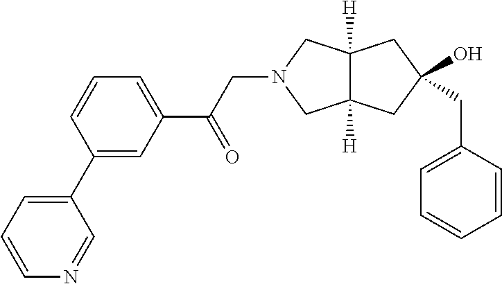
C1=CC=C(C(CN2CC3([H])C([H])(C2)CC(CC2=CC=CC=C2)(O)C3)=O)C=C1C1=CC=CN=C1
